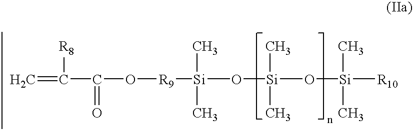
C=C([R8])C(=O)O[R9][Si](C)(C)O[Si](C)(C)O[Si]([R10])(C)C
